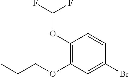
C1(OC(F)F)=C(OCCC)C=C(Br)C=C1
